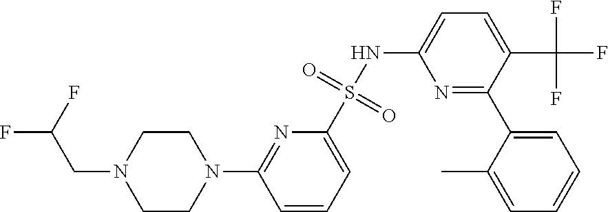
C1CN(C2=NC(S(NC3=CC=C(C(F)(F)F)C(C4=CC=CC=C4C)=N3)(=O)=O)=CC=C2)CCN1CC(F)F
